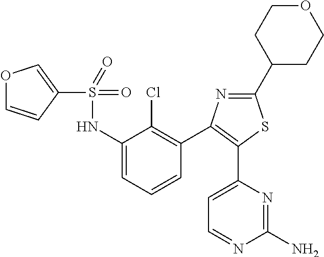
S(NC1=CC=CC(C2=C(C3=CC=NC(N)=N3)SC(C3CCOCC3)=N2)=C1Cl)(=O)(=O)C1=COC=C1
